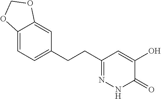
C12=CC=C(CCC3=NNC(=O)C(O)=C3)C=C1OCO2
